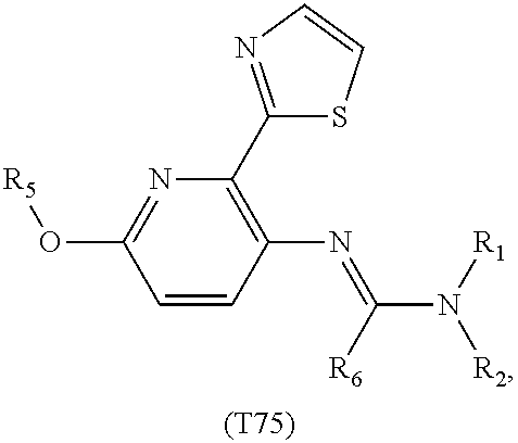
C1=CC(N=C([R6])N([R1])[R2])=C(C2=NC=CS2)N=C1O[R5].[(T75)]
